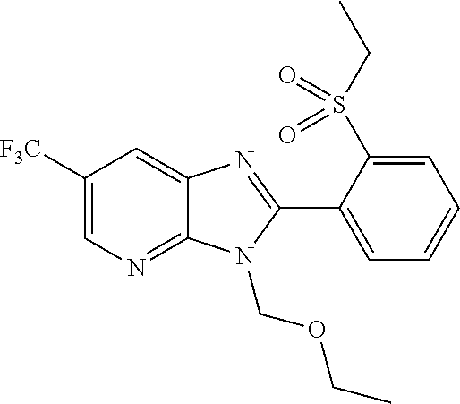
C1([F3C])=CN=C2C(=C1)N=C(C1=CC=CC=C1S(CC)(=O)=O)N2COCC
